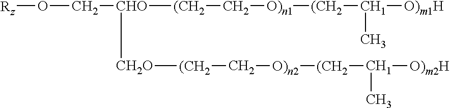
[Rz]OC[CHO]([(CH2]C[O)n1][(CH2][CH1]([O)m1H])C)[CH2O][(CH2]C[O)n2][(CH2][CH1]([O)m2H])C
